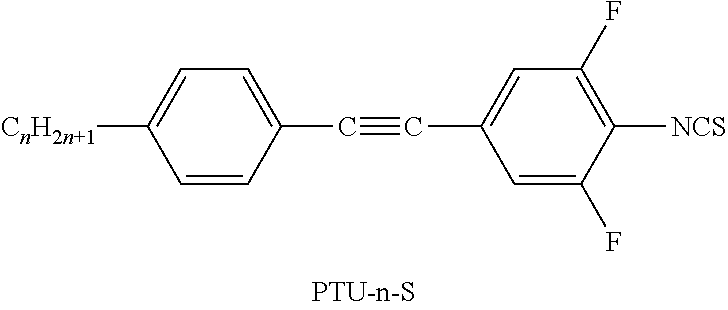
[CnH2n+1]C1=CC=C(C#CC2=CC(F)=C([NCS])C(F)=C2)C=C1
